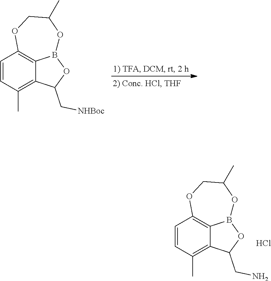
C1=CC(C)=C2C3=C1OCC(C)OB3OC2C[NHBoc].C1=CC(C)=C2C3=C1OCC(C)OB3OC2CN.Cl
